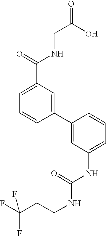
C1=C(C(=O)NCC(=O)O)C=C(C2=CC(NC(=O)NCCC(F)(F)F)=CC=C2)C=C1
